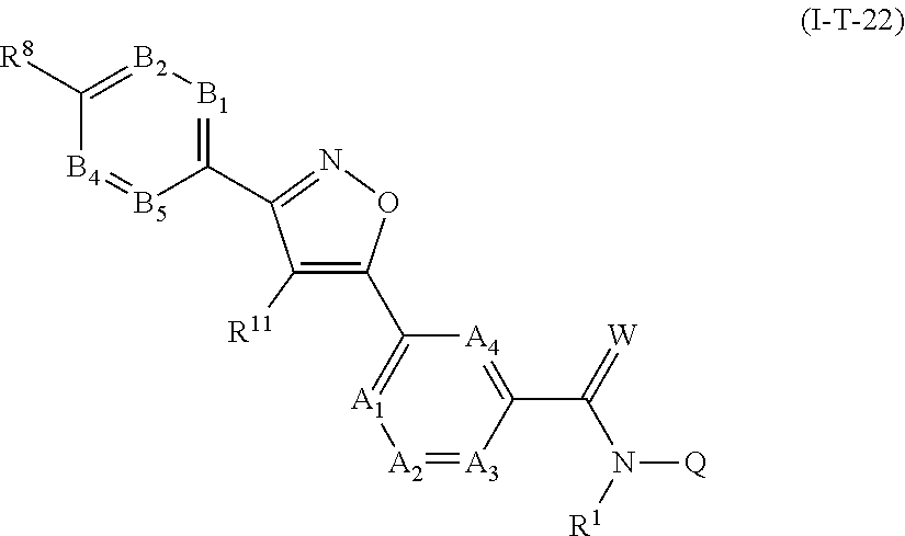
[A2]1=[A3]C(C(=[W])N([R1])[Q])=[A4]C(C2=C([R11])C(C3=[B1][B2]=C([R8])[B4]=[B5]3)=NO2)=[A1]1
